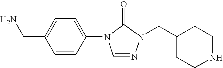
C1=CC(N2C=NN(CC3CCNCC3)C2=O)=CC=C1CN
